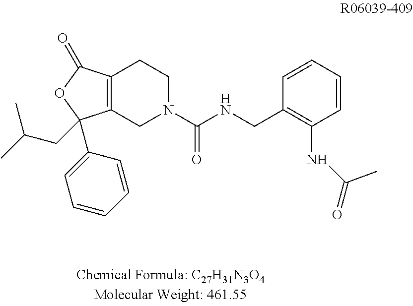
C12=C(C(=O)OC1(CC(C)C)C1=CC=CC=C1)CCN(C(NCC1=C(NC(=O)C)C=CC=C1)=O)C2
